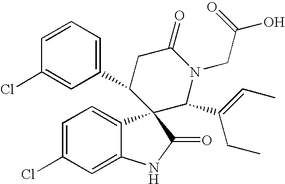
C1(C2CC(=O)N(CC(=O)O)C(C(=CC)CC)C23C2=CC=C(Cl)C=C2NC3=O)=CC=CC(Cl)=C1
